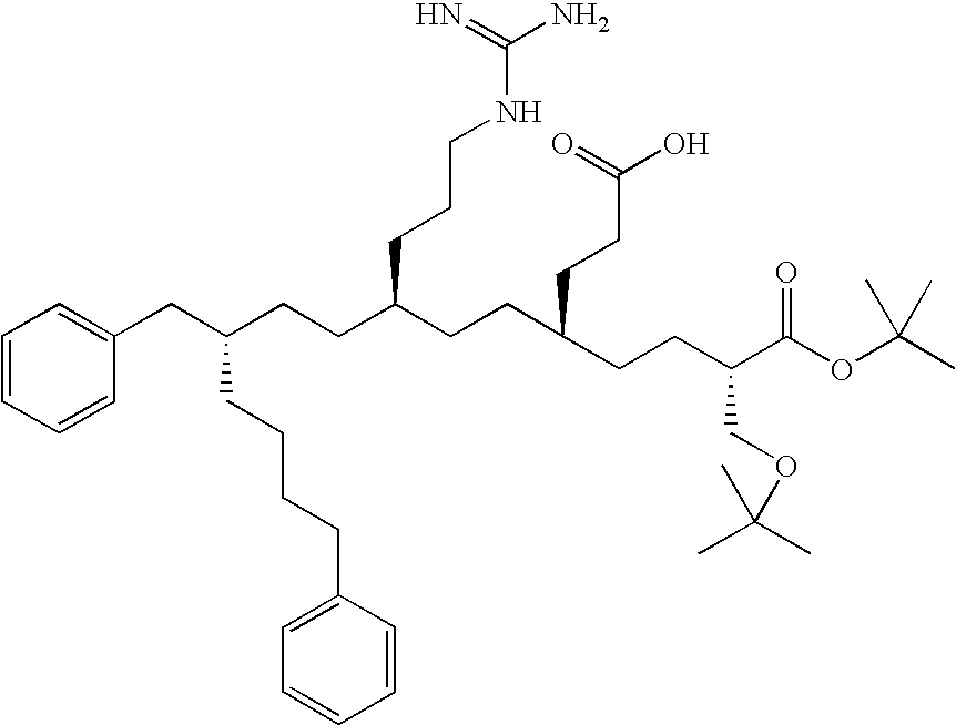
C1=CC=CC(CC(CCC(CCC(CCC(C(OC(C)(C)C)=O)COC(C)(C)C)CCC(O)=O)CCCNC(N)=N)CCCCC2=CC=CC=C2)=C1
